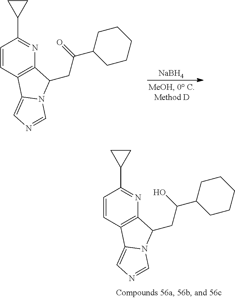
C1=CC2=C(N=C1C1CC1)C(CC(C1CCCCC1)=O)N1C2=CN=C1.[NaBH4].C1=CC2=C(N=C1C1CC1)C(CC(C1CCCCC1)O)N1C2=CN=C1
